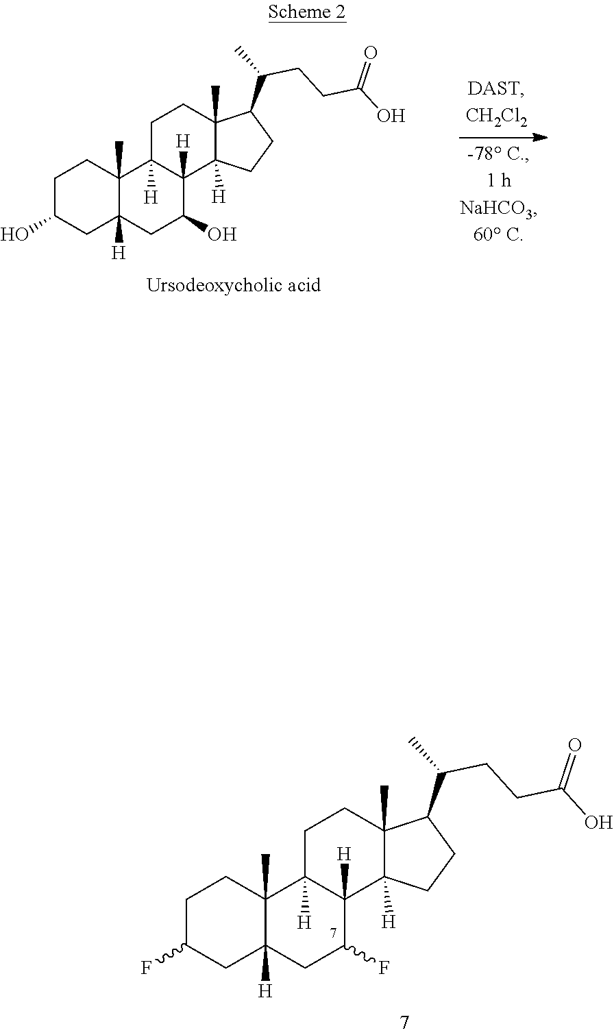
C1C(F)CC2([H])C(C)(C1)C1([H])C([H])(C(F)C2)C2([H])C(C)(CC1)C(C(C)CCC(O)=O)CC2.C1C(O)CC2([H])C(C)(C1)C1([H])C([H])(C(O)C2)C2([H])C(C)(CC1)C(C(C)CCC(O)=O)CC2
